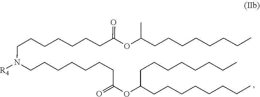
C(CCC)CCCCC(OC(CCCCCCCN(CCCCCCCC(OC(CCCCCCCC)CCCCCCCC)=O)[R4])=O)C
